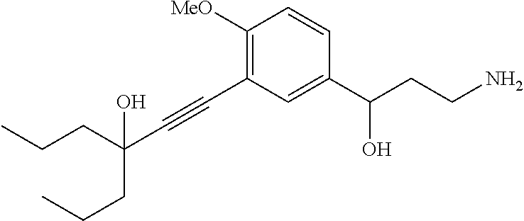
C1=CC(C(CCN)O)=CC(C#CC(CCC)(CCC)O)=C1[MeO]
